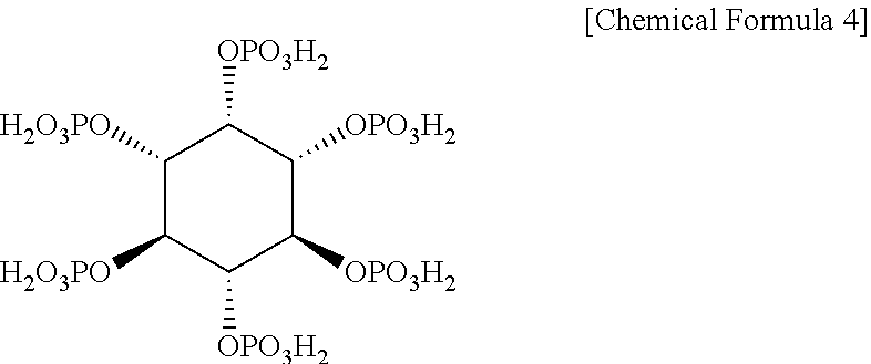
C1([H2O3PO])C([H2O3PO])C([OPO3H2])C([OPO3H2])C([OPO3H2])C1[OPO3H2]
